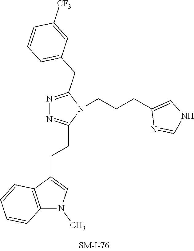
N1=C(CC2=CC=CC([CF3])=C2)N(CCCC2=CNC=N2)C(CCC2=CN(C)C3=C2C=CC=C3)=N1
